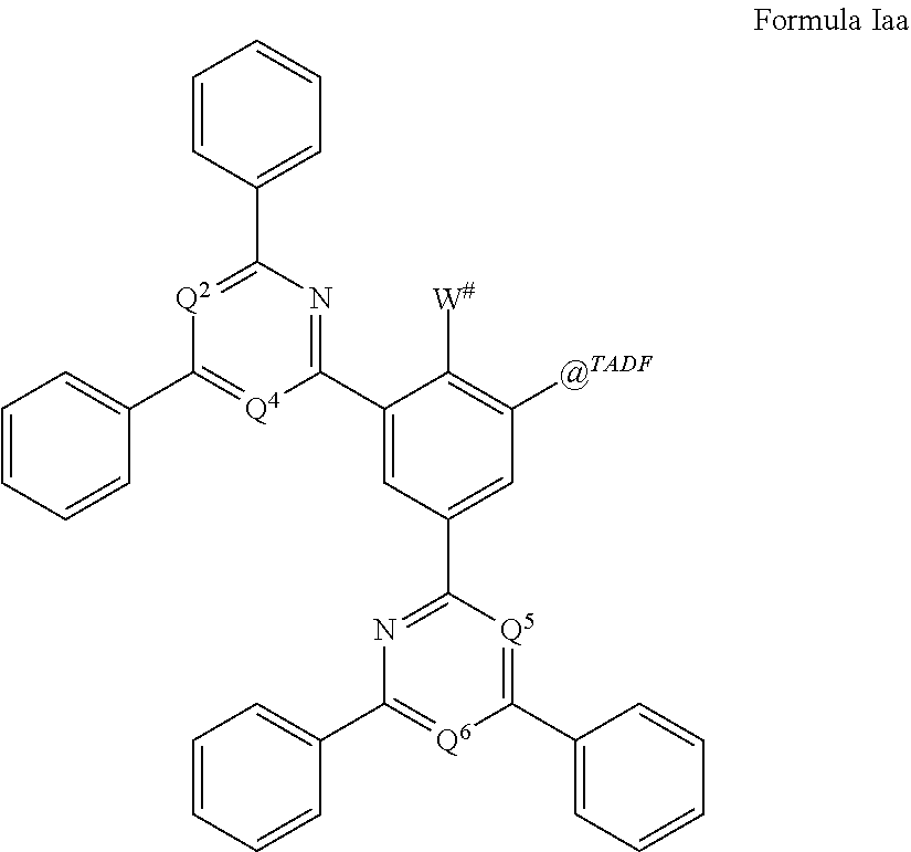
C1(C2=NC(C3=CC=CC=C3)=[Q2]C(C3=CC=CC=C3)=[Q4]2)=CC(C2=NC(C3=CC=CC=C3)=[Q6]C(C3=CC=CC=C3)=[Q5]2)=CC([@TADF])=C1[W#]
